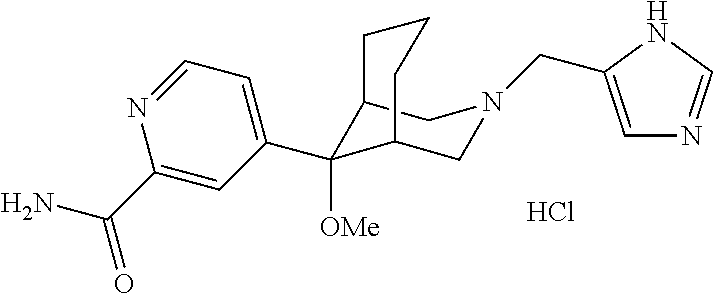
Cl.C1(C(N)=O)=CC(C2([OMe])C3CN(CC4=CN=CN4)CC2CCC3)=CC=N1
